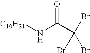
[C10H21]NC(C(Br)(Br)Br)=O
